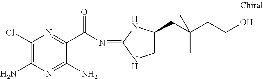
C1(Cl)=C(N)N=C(N)C(C(N=C2NCC(CC(CCO)(C)C)N2)=O)=N1
